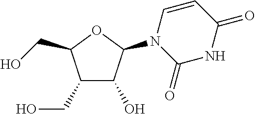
C1(CO)C(O)C(N2C(=O)NC(=O)C=C2)OC1CO
